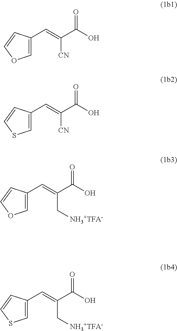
C1=C(C=C(C(O)=O)[CN])C=CO1.C1=C(C=C(C(O)=O)[CN])C=CS1.C1=C(C=C(C(O)=O)C[NH3+TFA-])C=CO1.C1=C(C=C(C(O)=O)C[NH3+TFA-])C=CS1
